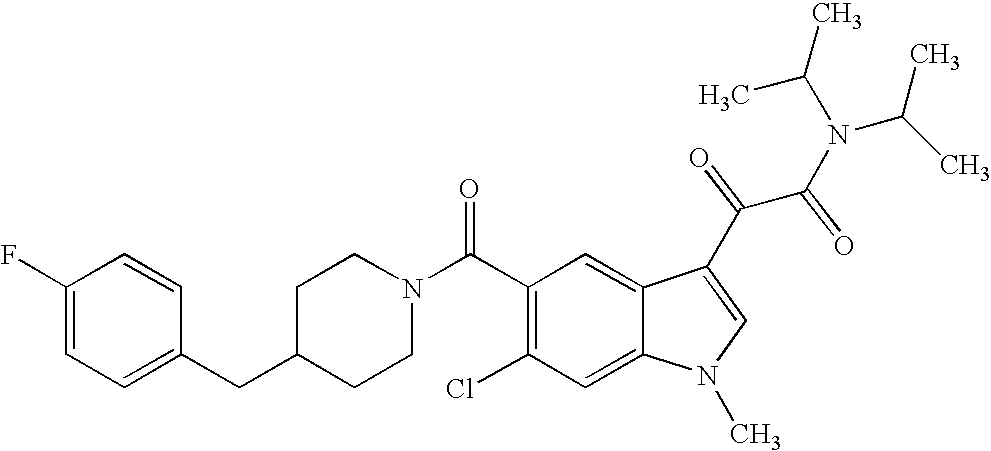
C1(F)=CC=C(CC2CCN(C(C3=C(Cl)C=C4C(=C3)C(C(C(N(C(C)C)C(C)C)=O)=O)=CN4C)=O)CC2)C=C1
